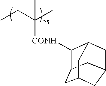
CCC(C)([CONH]C1C2CC3CC(CC1C3)C2)C
